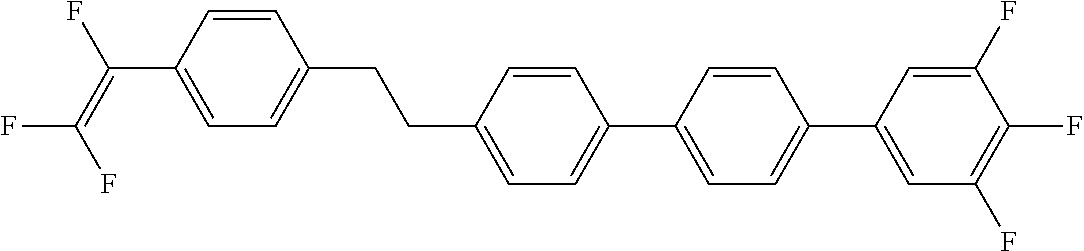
C(C1=CC=C(C2=CC=C(C3=CC(F)=C(F)C(F)=C3)C=C2)C=C1)CC1=CC=C(C(=C(F)F)F)C=C1
